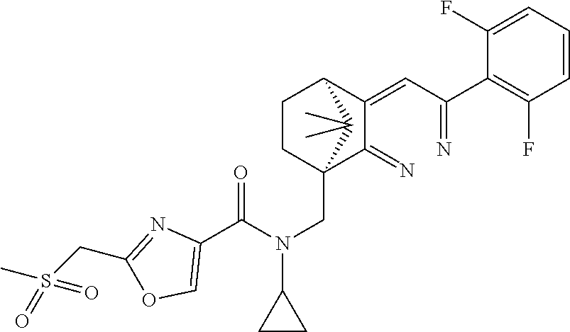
C1(=CC(=N)C2=C(F)C=CC=C2F)C(=N)C2(CN(C3CC3)C(C3=COC(CS(C)(=O)=O)=N3)=O)CCC1C2(C)C
